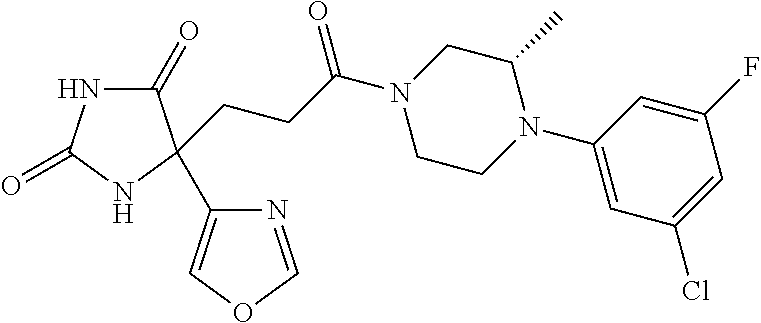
C1(=O)NC(=O)NC1(CCC(N1CCN(C2=CC(Cl)=CC(F)=C2)C(C)C1)=O)C1=COC=N1
